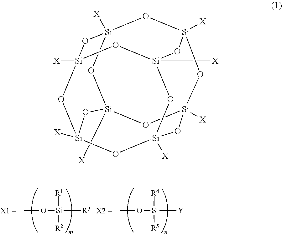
O([Si]([Y])([R4])[R5])C.O([Si]([R3])([R1])[R2])C.O1[Si]2([X])O[Si]3([X])O[Si]4([X])O[Si]1([X])O[Si]1([X])O[Si]([X])(O[Si]([X])(O[Si]([X])(O1)O4)O3)O2
